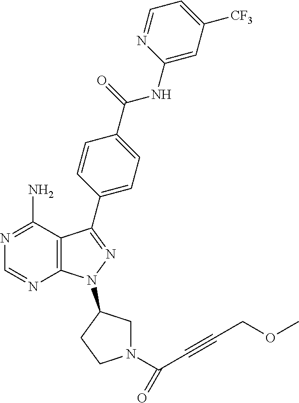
C12=C(C(N)=NC=N1)C(C1=CC=C(C(NC3=CC([CF3])=CC=N3)=O)C=C1)=NN2C1CN(C(C#CCOC)=O)CC1
